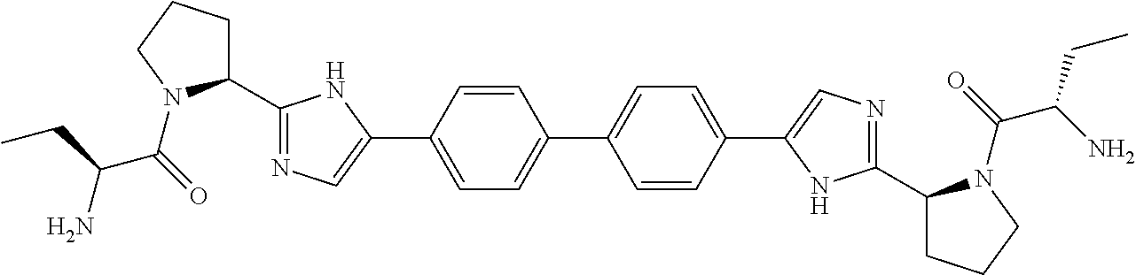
C1(C2=NC=C(C3=CC=C(C4=CC=C(C5=CN=C(C6CCCN6C(C(N)CC)=O)N5)C=C4)C=C3)N2)CCCN1C(=O)C(N)CC
